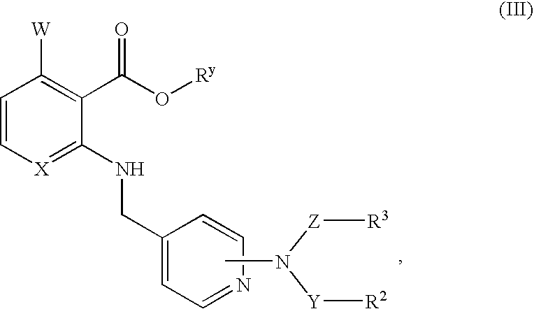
[X]1=C(NCC2=CC=NC=C2)C(C(O[Ry])=O)=C([W])C=C1.CN([Z][R3])[Y][R2]
